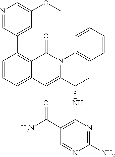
C1(C2=CC(OC)=CN=C2)=C2C(=CC=C1)C=C(C(C)NC1=C(C(=O)N)C=NC(N)=N1)N(C1=CC=CC=C1)C2=O
